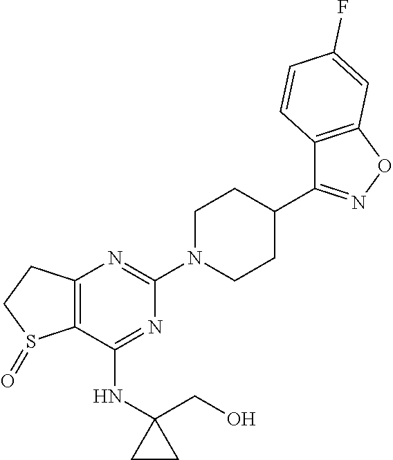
C12=C(C(NC3(CO)CC3)=NC(N3CCC(C4=NOC5=C4C=CC(F)=C5)CC3)=N1)S(=O)CC2
